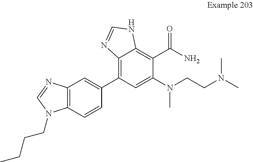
C1=CC2=C(C=C1C1=C3C(=C(C(N)=O)C(N(CCN(C)C)C)=C1)NC=N3)N=CN2CCCC
